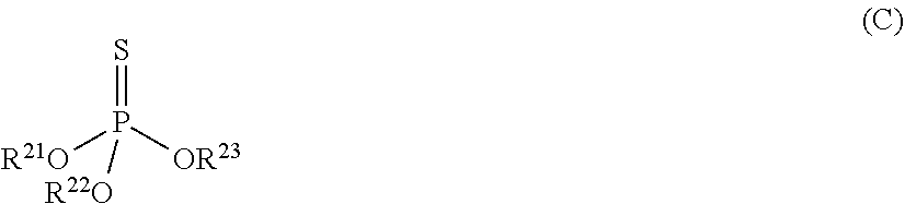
S=P([R21O])([OR23])[R22O]
